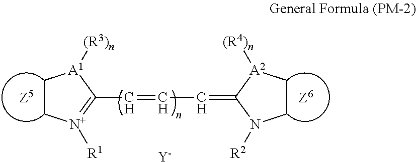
C1C[N+]([R1])=C(C=CC=C2N([R2])CC[A2]2[(R4)n])[A1]1[(R3)n].[Y]
